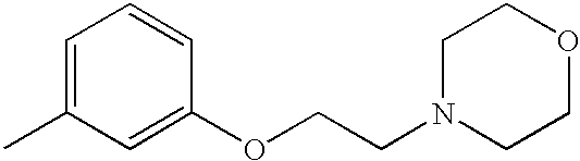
C1=C(C)C=C(OCCN2CCOCC2)C=C1
